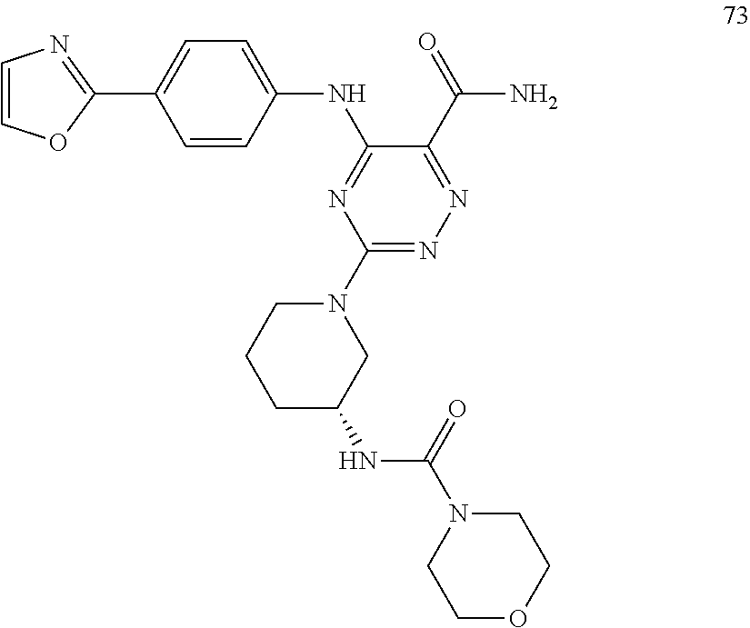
C1=COC(C2=CC=C(NC3=NC(N4CCCC(NC(=O)N5CCOCC5)C4)=NN=C3C(N)=O)C=C2)=N1
